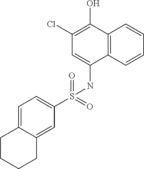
C1=C(S(NC2=CC(Cl)=C(O)C3=C2C=CC=C3)(=O)=O)C=C2C(=C1)CCCC2
